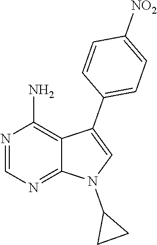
N1=CN=C2C(=C1N)C(C1=CC=C([NO2])C=C1)=CN2C1CC1
